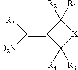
C1([R3])([R4])[X]C([R2])([R1])C1=C([R5])[O2N]
